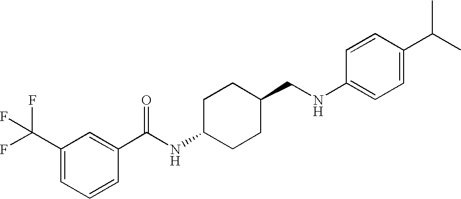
C1(C(F)(F)F)=CC=CC(C(NC2CCC(CNC3=CC=C(C(C)C)C=C3)CC2)=O)=C1
